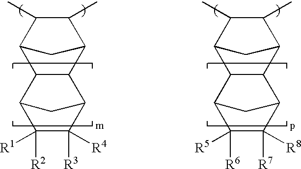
C12C(C3C(C)C(C)C1C3)C1C([R3])([R4])C([R1])([R2])C2C1.C12C(C3C(C)C(C)C1C3)C1C([R7])([R8])C([R5])([R6])C2C1
